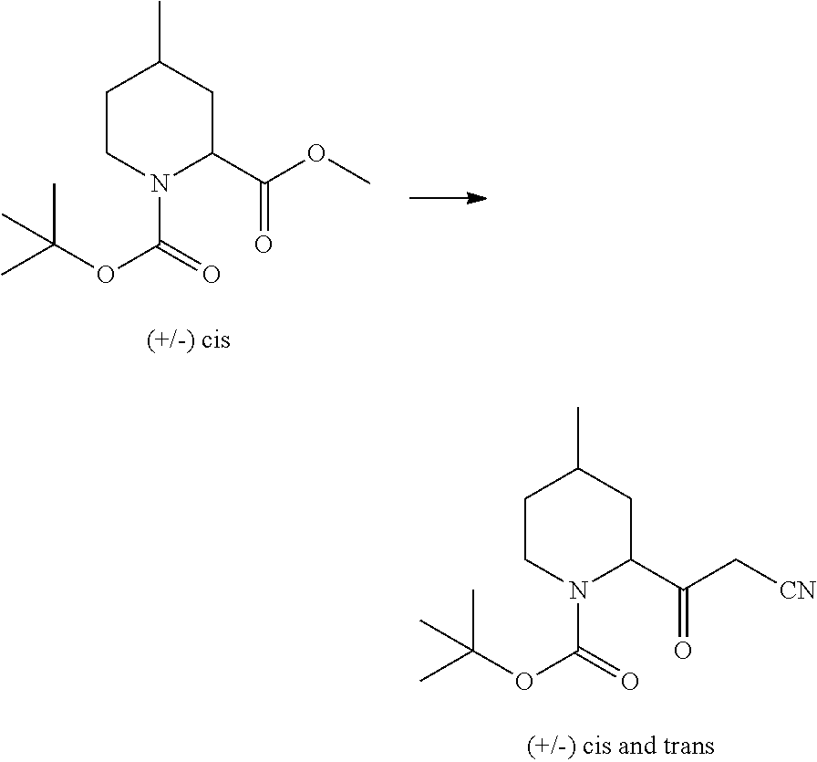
C1CN(C(OC(C)(C)C)=O)C(C(OC)=O)CC1C.C1CN(C(OC(C)(C)C)=O)C(C(C[CN])=O)CC1C
